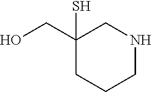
OCC1(S)CCCNC1
